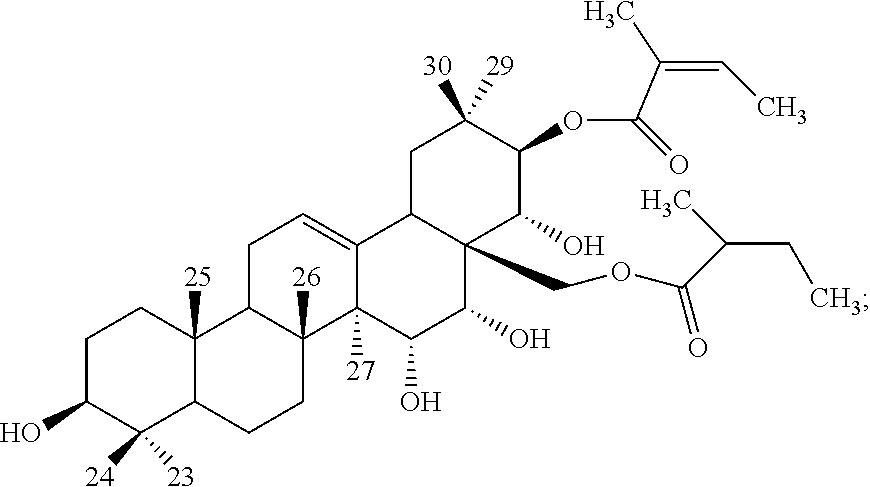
C1C(O)C([24])([23])C2C([25])(C1)C1C([26])(CC2)C2([27])C(=CC1)C1C(COC(C(CC)C)=O)(C(O)C2O)C(O)C(OC(=O)C(=CC)C)C([30])([29])C1
